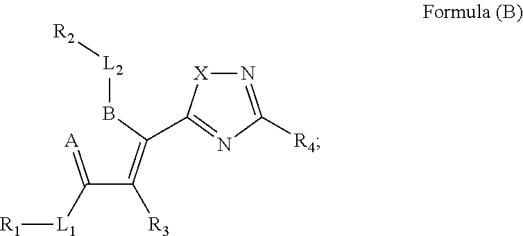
[L2]([R2])BC(=C(C(=[A])[L1][R1])[R3])C1=NC([R4])=N[X]1
